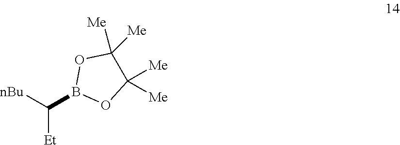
[Et]C([nBu])B1OC([Me])([Me])C([Me])([Me])O1
